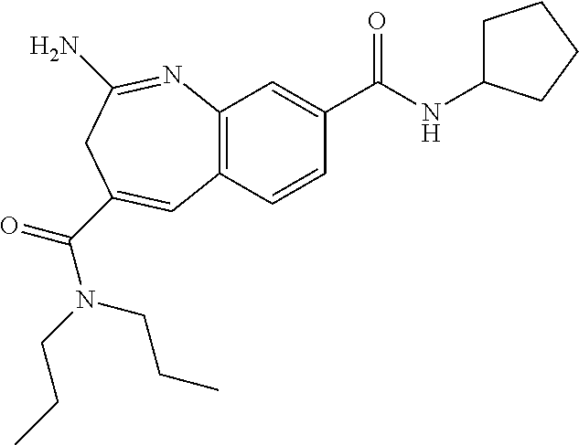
C12=C(C=CC(C(NC3CCCC3)=O)=C1)C=C(C(=O)N(CCC)CCC)CC(N)=N2
